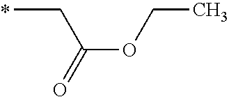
C(C(OCC)=O)C
